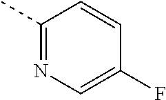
C1(C)=NC=C(F)C=C1
